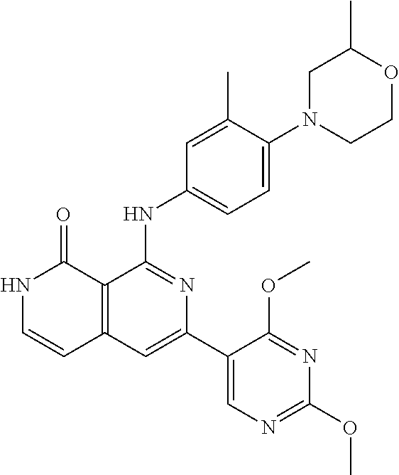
C1(C)=CC(NC2=NC(C3=CN=C(OC)N=C3OC)=CC3=C2C(=O)NC=C3)=CC=C1N1CCOC(C)C1
